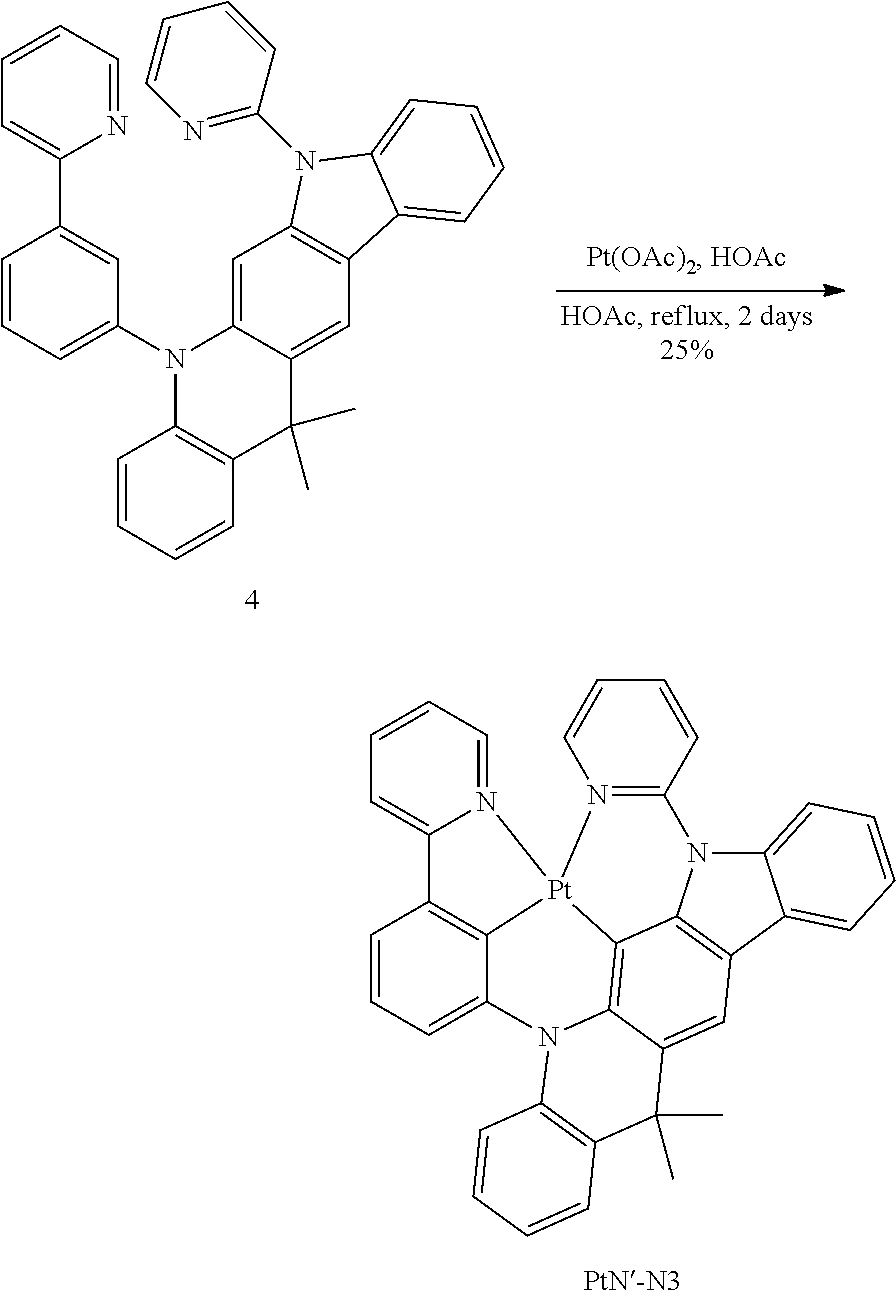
C12=CC=CC3=C1[Pt]1(N4=CC=CC=C34)C3=C4C(=CC5=C3N(C3=CC=CC=C35)C3=N1C=CC=C3)C(C)(C)C1=C(N24)C=CC=C1.C1=CC=CC2=C1N(C1=CC=CC(C3=CC=CC=N3)=C1)C1=CC3=C(C=C1C2(C)C)C1=CC=CC=C1N3C1=NC=CC=C1
